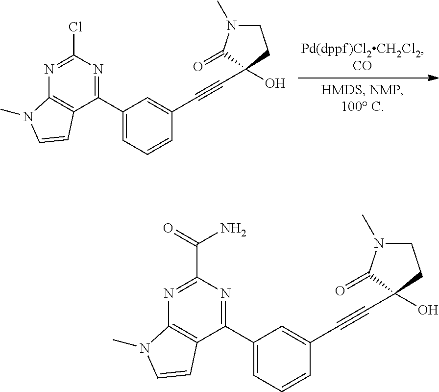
C1=C(C2=NC(Cl)=NC3=C2C=CN3C)C=C(C#CC2(O)CCN(C)C2=O)C=C1.C1=C(C2=NC(C(=O)N)=NC3=C2C=CN3C)C=C(C#CC2(O)CCN(C)C2=O)C=C1
